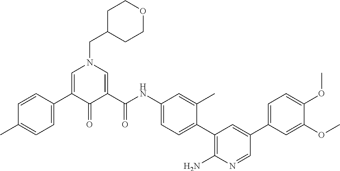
C1=C(C2=CC=C(C)C=C2)C(=O)C(C(NC2=CC=C(C3=C(N)N=CC(C4=CC=C(OC)C(OC)=C4)=C3)C(C)=C2)=O)=CN1CC1CCOCC1
